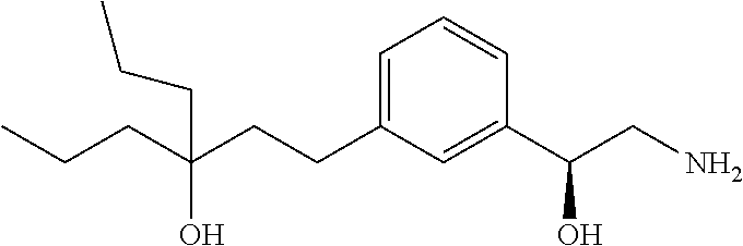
C1=C(CCC(CCC)(CCC)O)C=C(C(CN)O)C=C1
